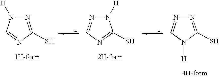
N1=C(S)N=CN1[H].N1([H])N=CN=C1S.N1=C(S)N([H])C=N1
